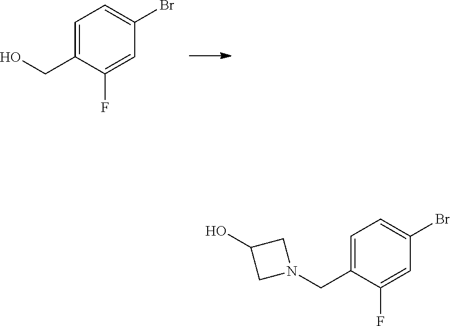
C1=C(CO)C(F)=CC(Br)=C1.C1=C(CN2CC(O)C2)C(F)=CC(Br)=C1
